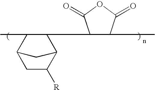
C1C([R])C2C(C3C(C)C(=O)OC3=O)C(C)C1C2
